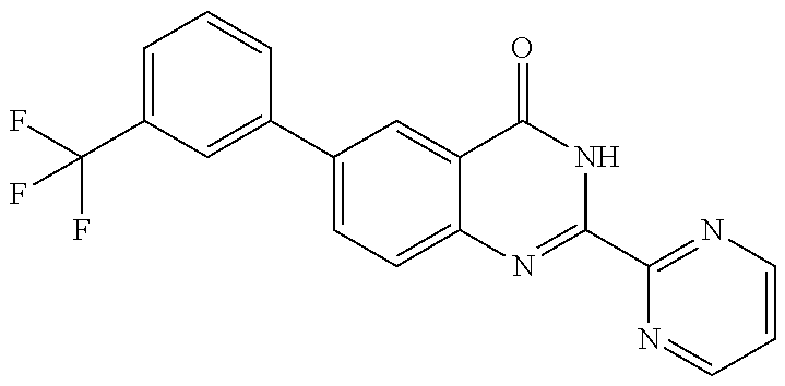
C1=C(C(F)(F)F)C=C(C2=CC=C3C(=C2)C(=O)NC(C2=NC=CC=N2)=N3)C=C1
